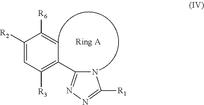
C1([R2])=CC([R3])=C(C2=NN=C([R1])N2)C=C1[R6]
